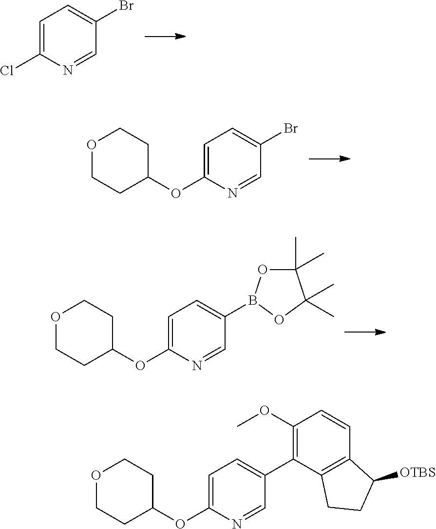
C1=C(Cl)N=CC(Br)=C1.C1=C(OC2CCOCC2)N=CC(Br)=C1.C1=C(OC2CCOCC2)N=CC(B2OC(C)(C)C(C)(C)O2)=C1.C1=C(OC2CCOCC2)N=CC(C2=C(OC)C=CC3=C2CCC3[OTBS])=C1
